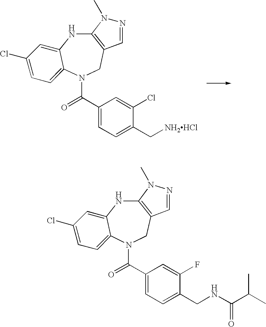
C12=C(CN(C(=O)C3=CC=C(C[NH2HCl])C(Cl)=C3)C3=CC=C(Cl)C=C3N1)C=NN2C.C12=C(CN(C(=O)C3=CC=C(CNC(C(C)C)=O)C(F)=C3)C3=CC=C(Cl)C=C3N1)C=NN2C
